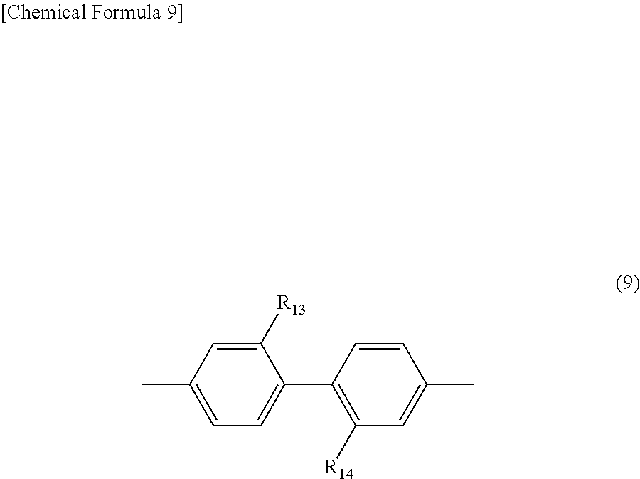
C1([R13])=CC(C)=CC=C1C1=C([R14])C=C(C)C=C1
